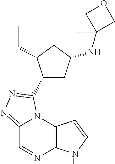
C12=NN=C(C3CC(NC4(C)COC4)CC3CC)N1C1=C(N=C2)NC=C1
